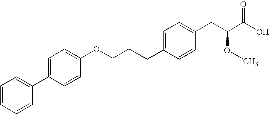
C(CCOC1=CC=C(C2=CC=CC=C2)C=C1)C1=CC=C(CC(C(O)=O)OC)C=C1
